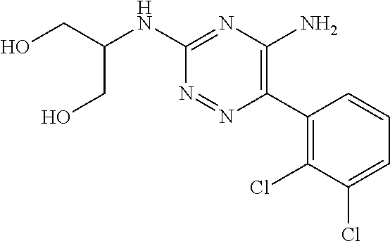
OCC(NC1=NC(N)=C(C2=C(Cl)C(Cl)=CC=C2)N=N1)CO
